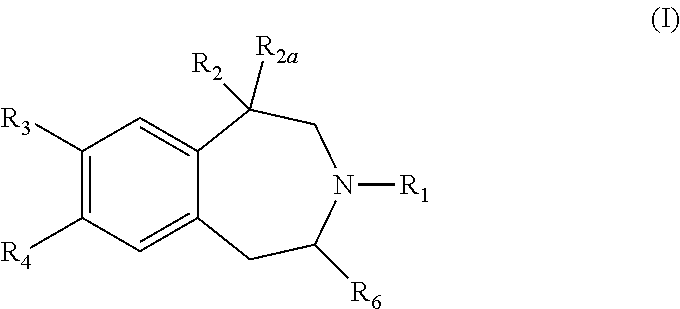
C1([R3])=C([R4])C=C2C(=C1)C([R2a])([R2])CN([R1])C([R6])C2
